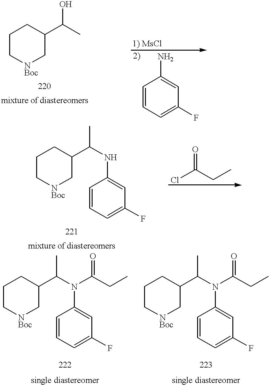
C1C[NBoc]CC(C(C)O)C1.C1=CC=C(F)C=C1N.C1C[NBoc]CC(C(NC2=CC(F)=CC=C2)C)C1.ClC(CC)=O.C1C[NBoc]CC(C(N(C2=CC(F)=CC=C2)C(CC)=O)C)C1.C1C[NBoc]CC(C(N(C2=CC(F)=CC=C2)C(CC)=O)C)C1
